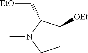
C1C([OEt])C(C[EtO])N(C)C1
